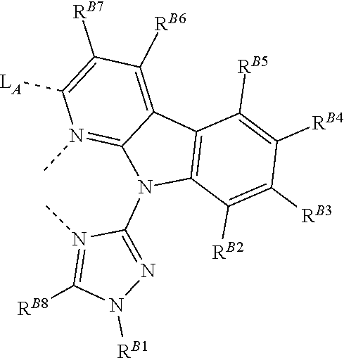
C12=C(C([RB2])=C([RB3])C([RB4])=C1[RB5])N(C1=NN([RB1])C([RB8])=N1C)C1=N(C)C([LA])=C([RB7])C([RB6])=C21
